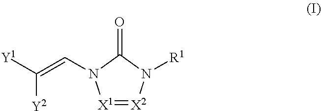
[X1]1=[X2]N([R1])C(=O)N1C=C([Y1])[Y2]
